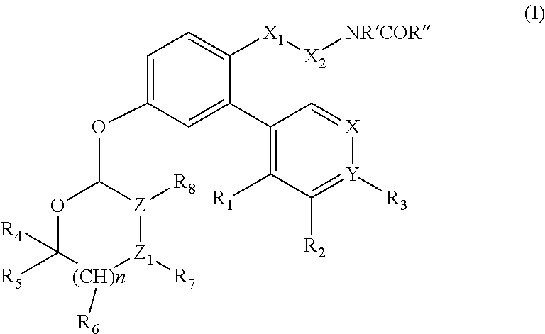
C1=C(OC2OC([R4])([R5])[(CH)n]([R6])[Z1]([R7])[Z]2[R8])C=C(C2=C([R1])C([R2])=[Y]([R3])[X]=C2)C([X1][X2][NRCOR])=C1
